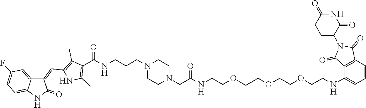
C1CN(CCCNC(C2=C(C)NC(C=C3C4=CC(F)=CC=C4NC3=O)=C2C)=O)CCN1CC(=O)NCCOCCOCCOCCNC1=CC=CC2=C1C(=O)N(C1CCC(=O)NC1=O)C2=O
